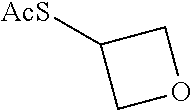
C1([AcS])COC1
